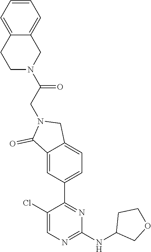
C1(Cl)=CN=C(NC2COCC2)N=C1C1=CC=C2C(=C1)C(=O)N(CC(N1CC3=CC=CC=C3CC1)=O)C2
